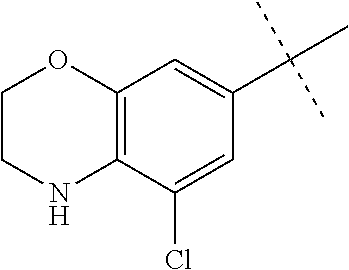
C12=C(C(Cl)=CC(C(C)(C)C)=C1)NCCO2
